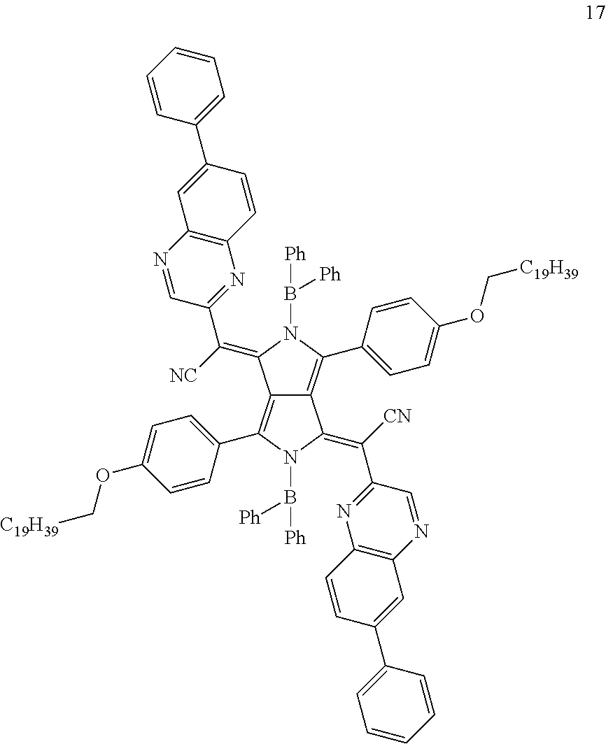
C12=C(C3=CC=C(OC[C19H39])C=C3)N(B([Ph])[Ph])C(=C([CN])C3=NC4=C(N=C3)C=C(C3=CC=CC=C3)C=C4)C1=C(C1=CC=C(OC[C19H39])C=C1)N(B([Ph])[Ph])C2=C([NC])C1=NC2=C(N=C1)C=C(C1=CC=CC=C1)C=C2
